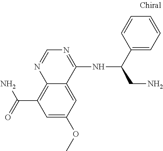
C12=C(C(=O)N)C=C(OC)C=C1C(NC(CN)C1=CC=CC=C1)=NC=N2
